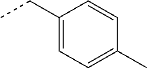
CCC1=CC=C(C)C=C1
